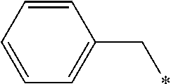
C1=CC=CC=C1C*
